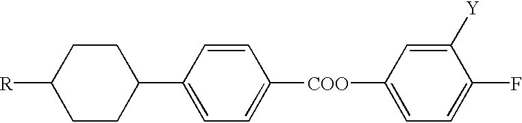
[R]C1CCC(C2=CC=C([COO]C3=CC=C(F)C([Y])=C3)C=C2)CC1
